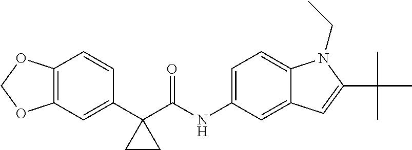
C12=C(C=C(C3(C(NC4=CC=C5C(=C4)C=C(C(C)(C)C)N5CC)=O)CC3)C=C1)OCO2
